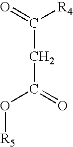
O=C([R4])CC(O[R5])=O
